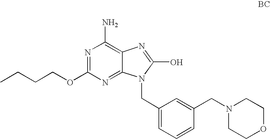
N1=C(OCCCC)N=C2C(=C1N)N=C(O)N2CC1=CC=CC(CN2CCOCC2)=C1
